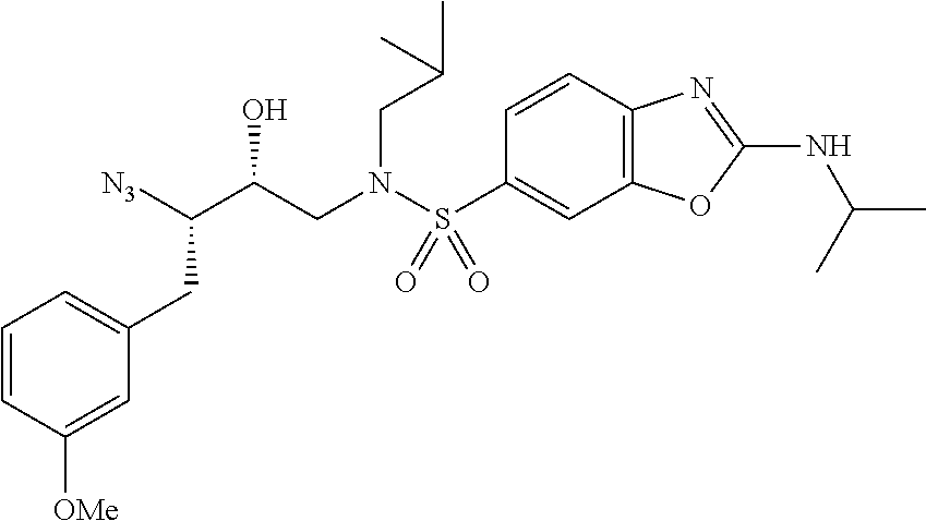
C12=C(C=CC(S(N(CC(C([N3])CC3=CC=CC([OMe])=C3)O)CC(C)C)(=O)=O)=C1)N=C(NC(C)C)O2
